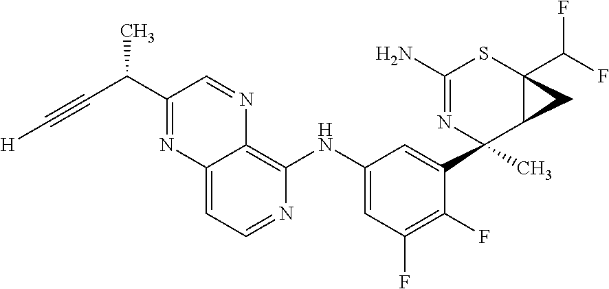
C1(N)=NC(C)(C2=CC(NC3=C4C(=CC=N3)N=C(C(C#C[H])C)C=N4)=CC(F)=C2F)C2C(C(F)F)(S1)C2
